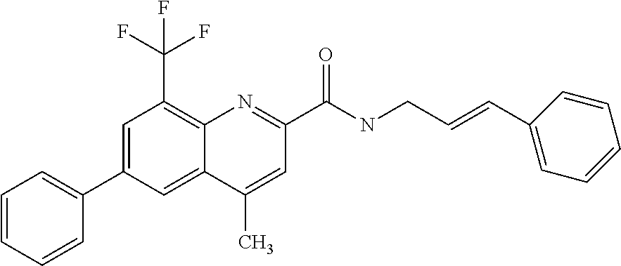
C1(C)=CC(C(NCC=CC2=CC=CC=C2)=O)=NC2=C(C(F)(F)F)C=C(C3=CC=CC=C3)C=C12
